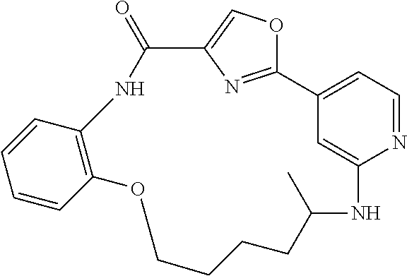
C1=CC=CC2=C1NC(=O)C1=COC(=N1)C1=CC=NC(=C1)NC(C)CCCCO2
